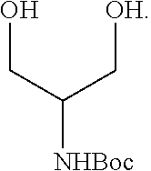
C([NHBoc])(C[OH])CO
